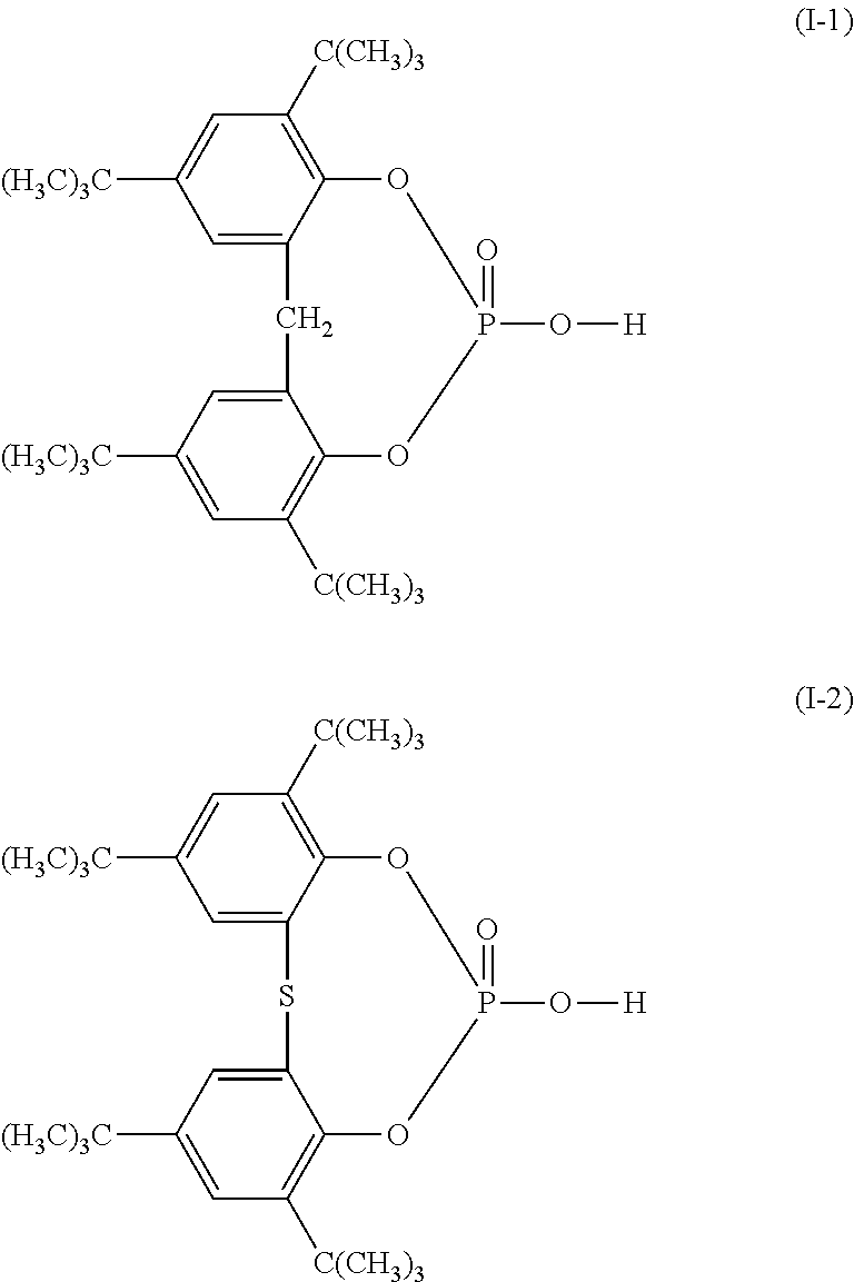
C1=C([(H3C)3C])C=C2C(=C1[C(CH3)3])OP(O[H])(=O)OC1=C([C(CH3)3])C=C([(H3C)3C])C=C1C2.C1=C([(H3C)3C])C=C2C(=C1[C(CH3)3])OP(O[H])(=O)OC1=C([C(CH3)3])C=C([(H3C)3C])C=C1S2
